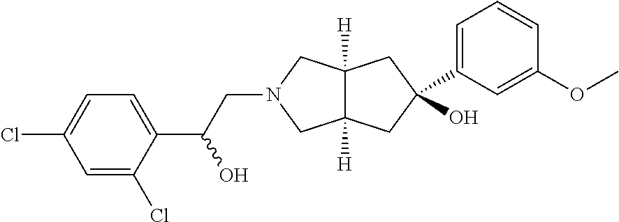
C(N1CC2([H])C([H])(C1)CC(O)(C1=CC=CC(OC)=C1)C2)C(C1=CC=C(Cl)C=C1Cl)O
